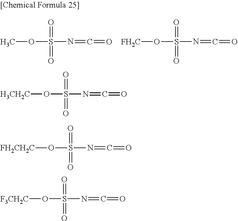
COS(N=C=O)(=O)=O.[FH2C]OS(N=C=O)(=O)=O.[H3CH2C]OS(N=C=O)(=O)=O.[FH2CH2C]OS(N=C=O)(=O)=O.[F3CH2C]OS(N=C=O)(=O)=O
